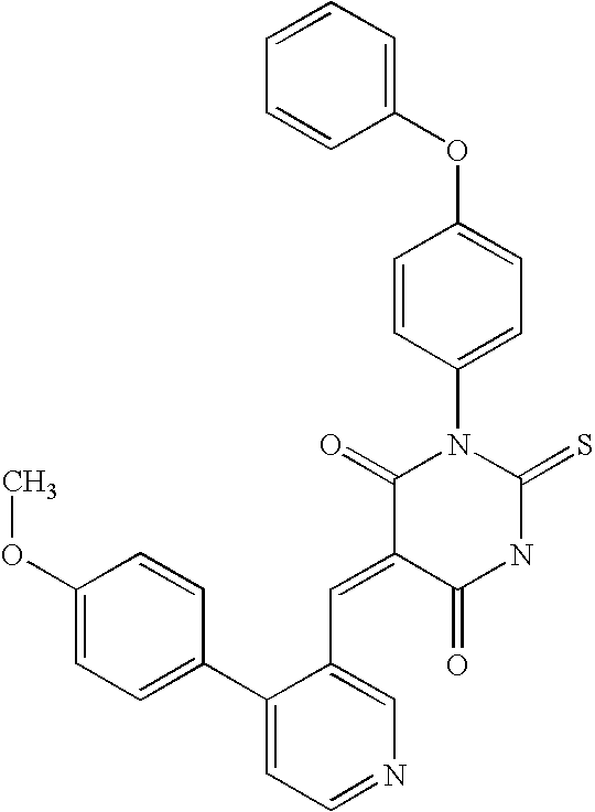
C1(OC2=CC=C(N3C(=O)C(=CC4=CN=CC=C4C4=CC=C(OC)C=C4)C(=O)NC3=S)C=C2)=CC=CC=C1
